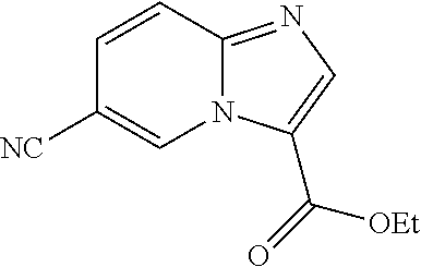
C1([CN])=CN2C(=NC=C2C(=O)[OEt])C=C1
